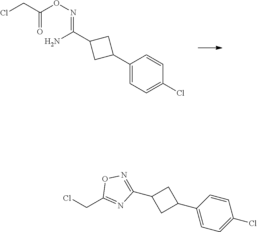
C1(C2CC(C(N)=NOC(=O)CCl)C2)=CC=C(Cl)C=C1.C1(C2=NOC(CCl)=N2)CC(C2=CC=C(Cl)C=C2)C1
